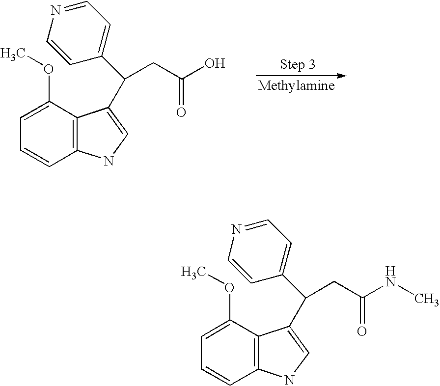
C1=C(OC)C2=C(C=C1)NC=C2C(C1=CC=NC=C1)CC(O)=O.C1=C(OC)C2=C(C=C1)NC=C2C(C1=CC=NC=C1)CC(NC)=O
